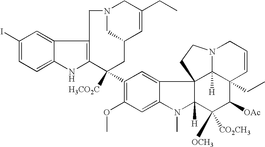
C1(I)=CC=C2C(=C1)C1=C(N2)C([H3CO2C])(C2=C(OC)C=C3C(=C2)C24C([H])(N3C)C([CO2CH3])([OCH3])C([OAc])C3(CC)C2([H])N(CC=C3)CC4)CC2C=C(CC)CN(C2)C1
